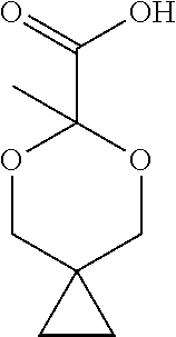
O1CC2(COC1(C(=O)O)C)CC2
